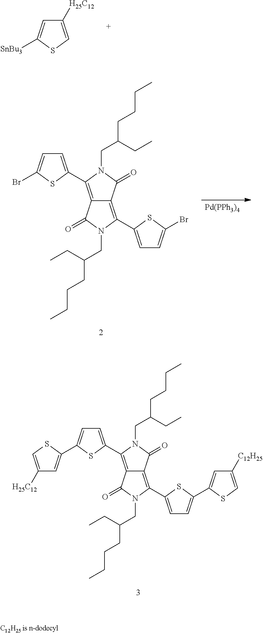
C1([H25C12])=CSC([SnBu3])=C1.C12=C(C3=CC=C(Br)S3)N(CC(CCCC)CC)C(=O)C1=C(C1=CC=C(Br)S1)N(CC(CCCC)CC)C2=O.[Pd(PPh3)4].C12=C(C3=CC=C(C4=CC([H25C12])=CS4)S3)N(CC(CCCC)CC)C(=O)C1=C(C1=CC=C(C3=CC([C12H25])=CS3)S1)N(CC(CCCC)CC)C2=O
